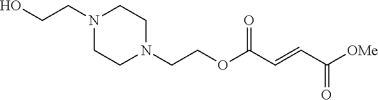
C(COC(C=CC([OMe])=O)=O)N1CCN(CCO)CC1
